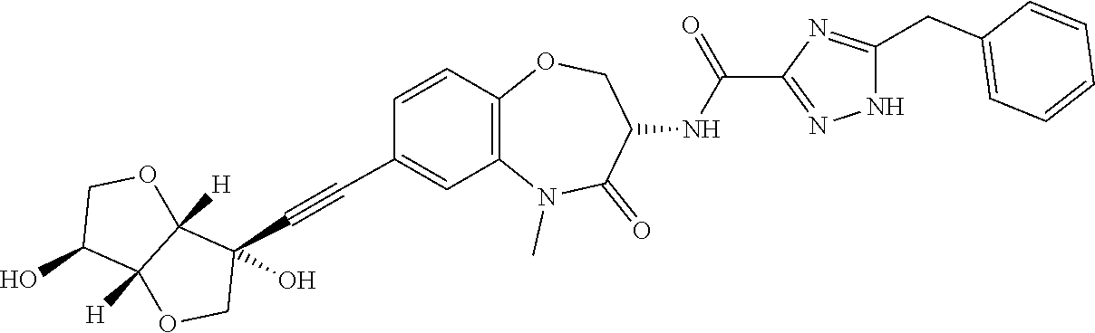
C1=CC2=C(C=C1C#CC1(O)C3([H])C([H])(OC1)C(O)CO3)N(C)C(=O)C(NC(C1=NNC(CC3=CC=CC=C3)=N1)=O)CO2
